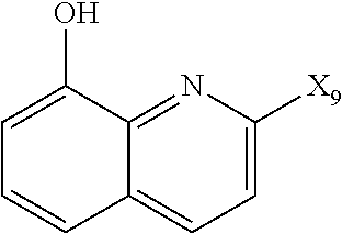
C1=C(O)C2=NC([X9])=CC=C2C=C1
